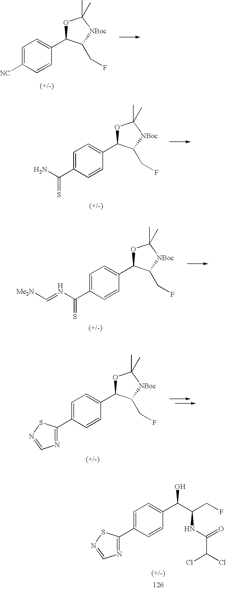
C1=C(C2=NC=NS2)C=CC(C(O)C(CF)NC(=O)C(Cl)Cl)=C1.C1=C([NC])C=CC(C2OC(C)(C)[NBoc]C2CF)=C1.C1=C(C(=S)N)C=CC(C2OC(C)(C)[NBoc]C2CF)=C1.C1=C(C(=S)N=C[Me2N])C=CC(C2OC(C)(C)[NBoc]C2CF)=C1.N1=C(C2=CC=C(C3OC(C)(C)[NBoc]C3CF)C=C2)SN=C1
